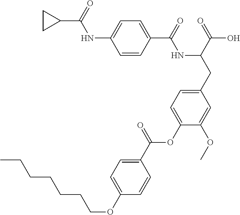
C1=CC(C(=O)NC(CC2=CC=C(OC(C3=CC=C(OCCCCCCC)C=C3)=O)C(OC)=C2)C(=O)O)=CC=C1NC(C1CC1)=O
